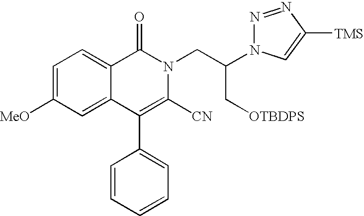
C1=C([MeO])C=C2C(=C1)C(=O)N(CC(C[OTBDPS])N1N=NC([TMS])=C1)C([CN])=C2C1=CC=CC=C1
